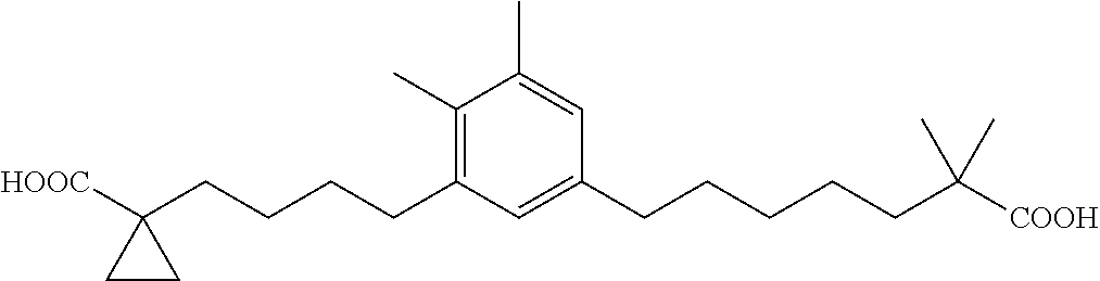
C1(C)=C(CCCCC2([HOOC])CC2)C=C(CCCCCC([COOH])(C)C)C=C1C
